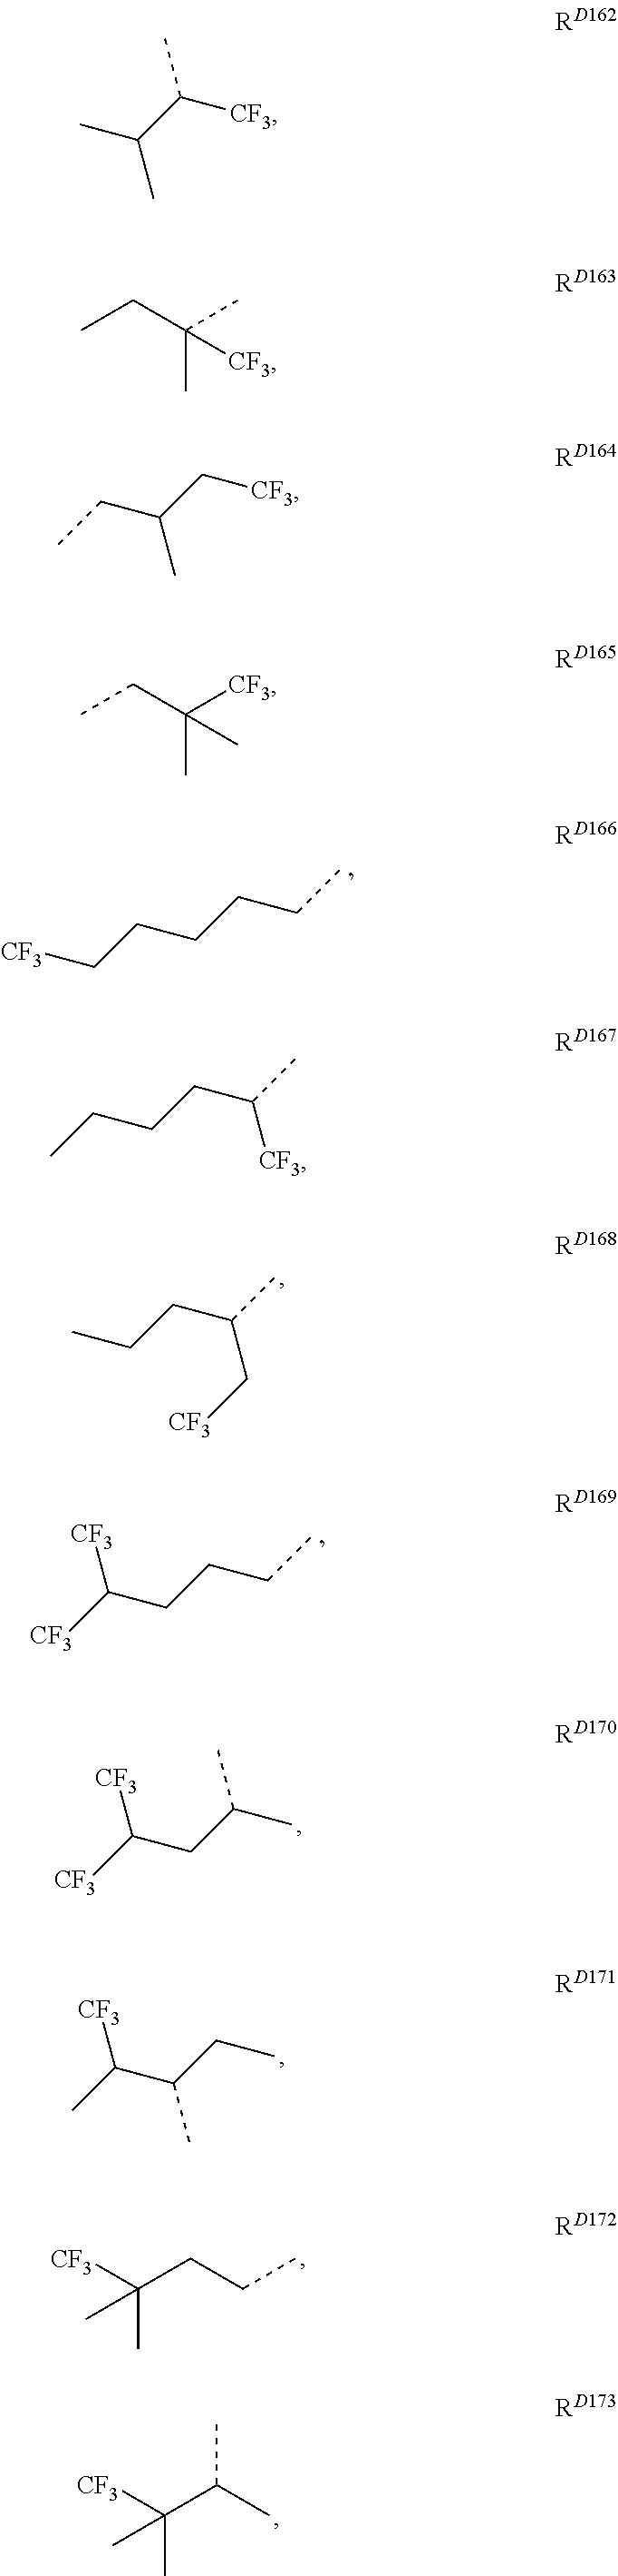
CC(C([CF3])C)C.[CF3]CCCCCC.CCCC(C)C[CF3].[CF3]C(CCCC)[CF3].[CF3]C(CC(C)C)[CF3].CC(C(CC)C)[CF3].[CF3]C(CCC)(C)C.[CF3]C(C(C)C)(C)C.C(C)C(C)([CF3])C.C(C(C[CF3])C)C.C(C([CF3])(C)C)C.CCCCC(C)[CF3]
